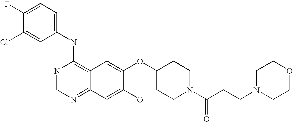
C1(NC2=C3C(=NC=N2)C=C(OC)C(OC2CCN(C(=O)CCN4CCOCC4)CC2)=C3)=CC=C(F)C(Cl)=C1
